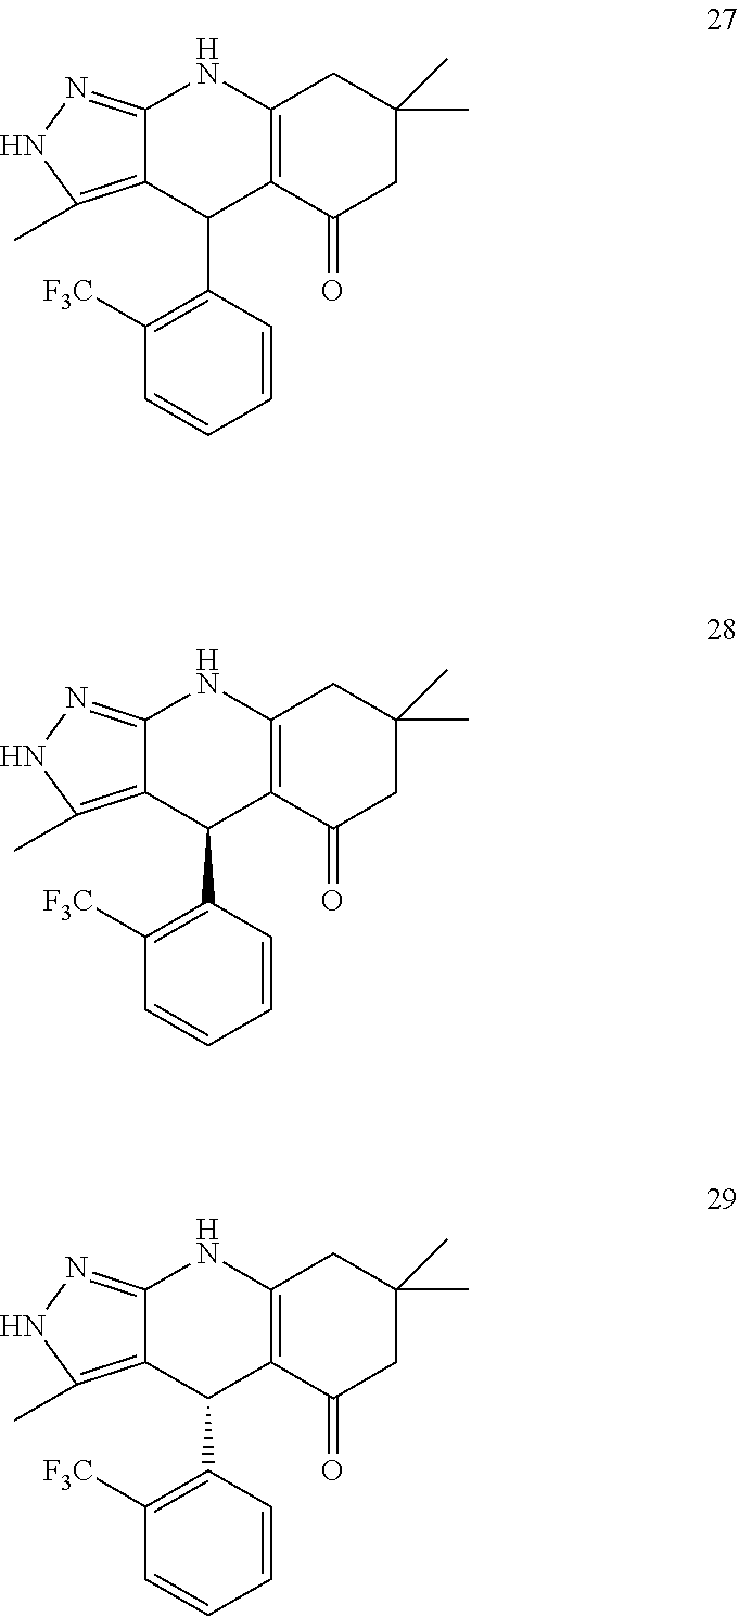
C12=NNC(C)=C1C(C1=C([F3C])C=CC=C1)C1=C(N2)CC(C)(C)CC1=O.C12=NNC(C)=C1C(C1=C([F3C])C=CC=C1)C1=C(N2)CC(C)(C)CC1=O.C12=NNC(C)=C1C(C1=C([F3C])C=CC=C1)C1=C(N2)CC(C)(C)CC1=O
